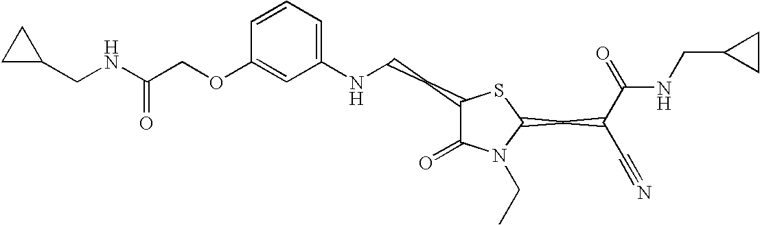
C1=CC=C(NCCC2C(=O)N(CC)C(CC(C#N)C(=O)NCC3CC3)S2)C=C1OCC(NCC1CC1)=O
